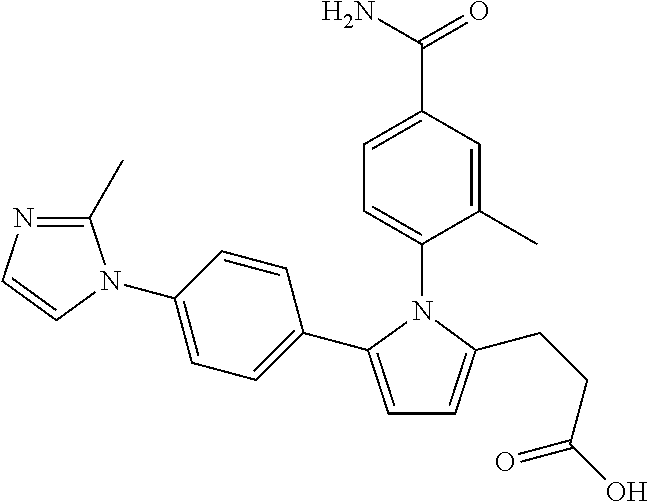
C1=C(C(N)=O)C=C(C)C(N2C(C3=CC=C(N4C(C)=NC=C4)C=C3)=CC=C2CCC(O)=O)=C1
